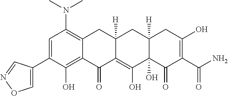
C1=C(C2=CON=C2)C(O)=C2C(=C1N(C)C)CC1([H])C(=C(O)C3(O)C([H])(C1)CC(O)=C(C(=O)N)C3=O)C2=O
